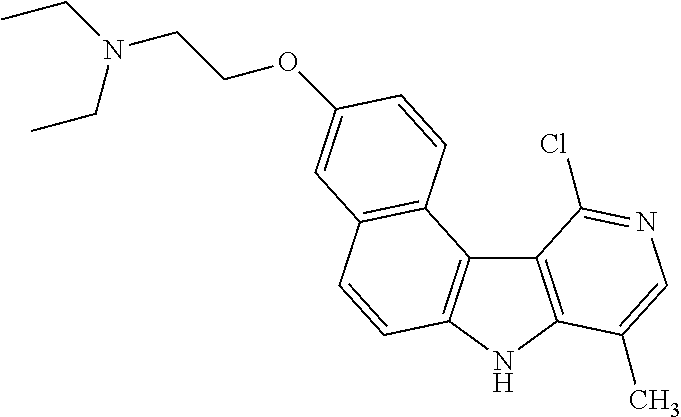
C12=C(NC3=C1C1=C(C=C3)C=C(OCCN(CC)CC)C=C1)C(C)=CN=C2Cl
